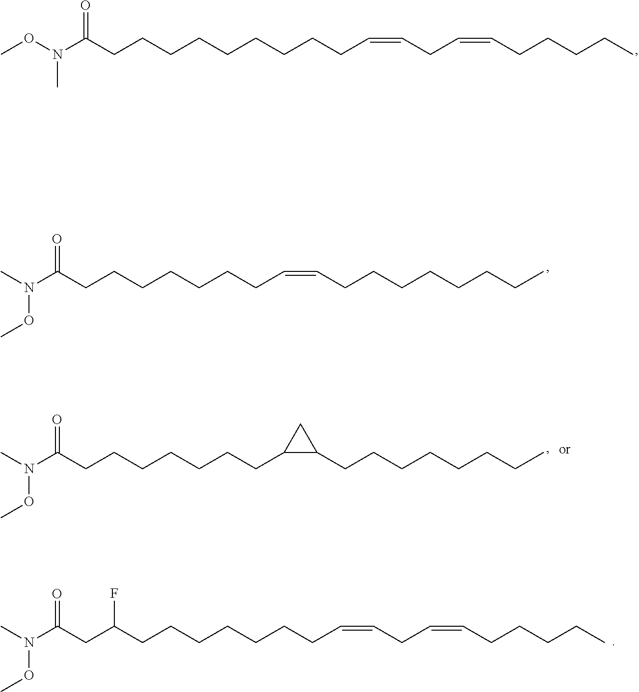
CN(C(CC(CCCCCCCC=CCC=CCCCCC)F)=O)OC.CON(C)C(CCCCCCCCCC=CCC=CCCCCC)=O.CN(OC)C(CCCCCCCC=CCCCCCCCC)=O.CN(OC)C(CCCCCCCC1C(CCCCCCCC)C1)=O
